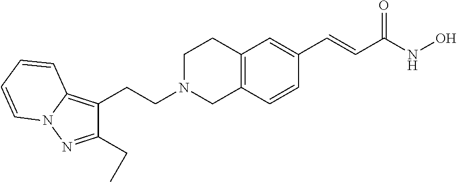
C12=C(C=CC(C=CC(NO)=O)=C1)CN(CCC1=C3N(N=C1CC)C=CC=C3)CC2
